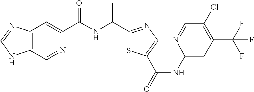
C12=C(C=C(C(NC(C)C3=NC=C(C(=O)NC4=CC(C(F)(F)F)=C(Cl)C=N4)S3)=O)N=C1)N=CN2
